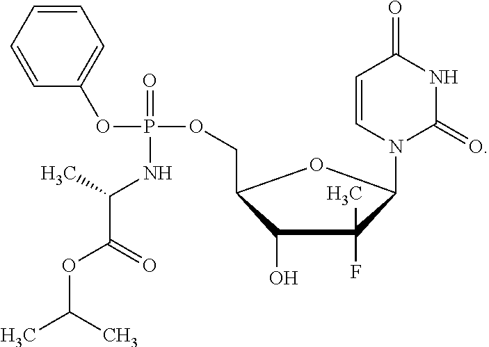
C1(O)C(COP(=O)(NC(C)C(OC(C)C)=O)OC2=CC=CC=C2)OC(N2C(=O)NC(=O)C=C2)C1(F)C
